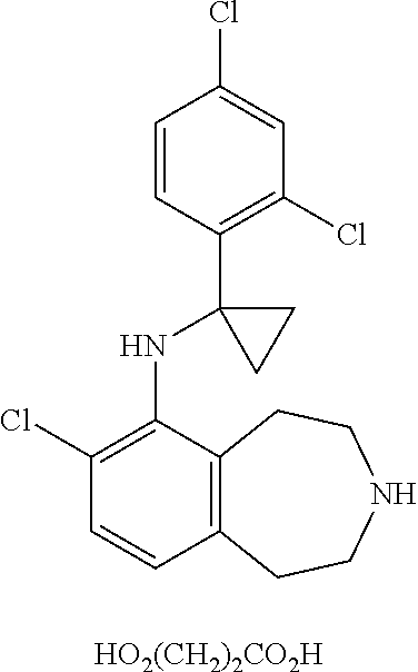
C12=C(CCNCC1)C=CC(Cl)=C2NC1(C2=C(Cl)C=C(Cl)C=C2)CC1.[HO2(CH2)2CO2H]
